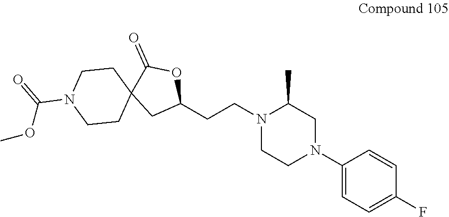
C1(N2CC(C)N(CCC3OC(=O)C4(C3)CCN(C(OC)=O)CC4)CC2)=CC=C(F)C=C1
